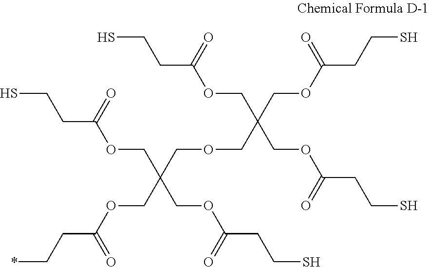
SCCC(OCC(COC(CCS)=O)(COCC(COC(CCS)=O)(COC(CC*)=O)COC(CCS)=O)COC(CCS)=O)=O
